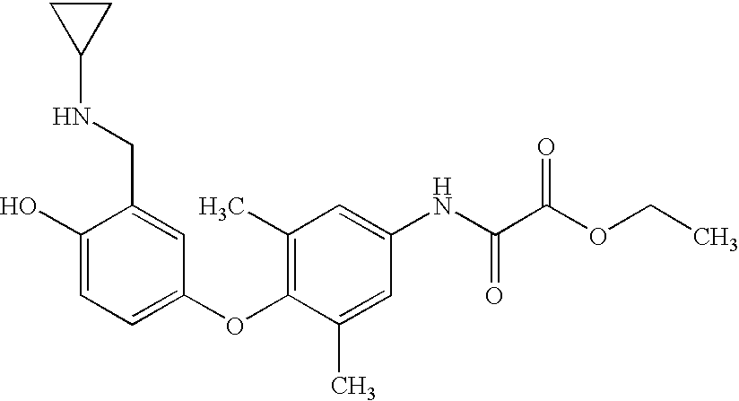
C1(O)=CC=C(OC2=C(C)C=C(NC(C(OCC)=O)=O)C=C2C)C=C1CNC1CC1
